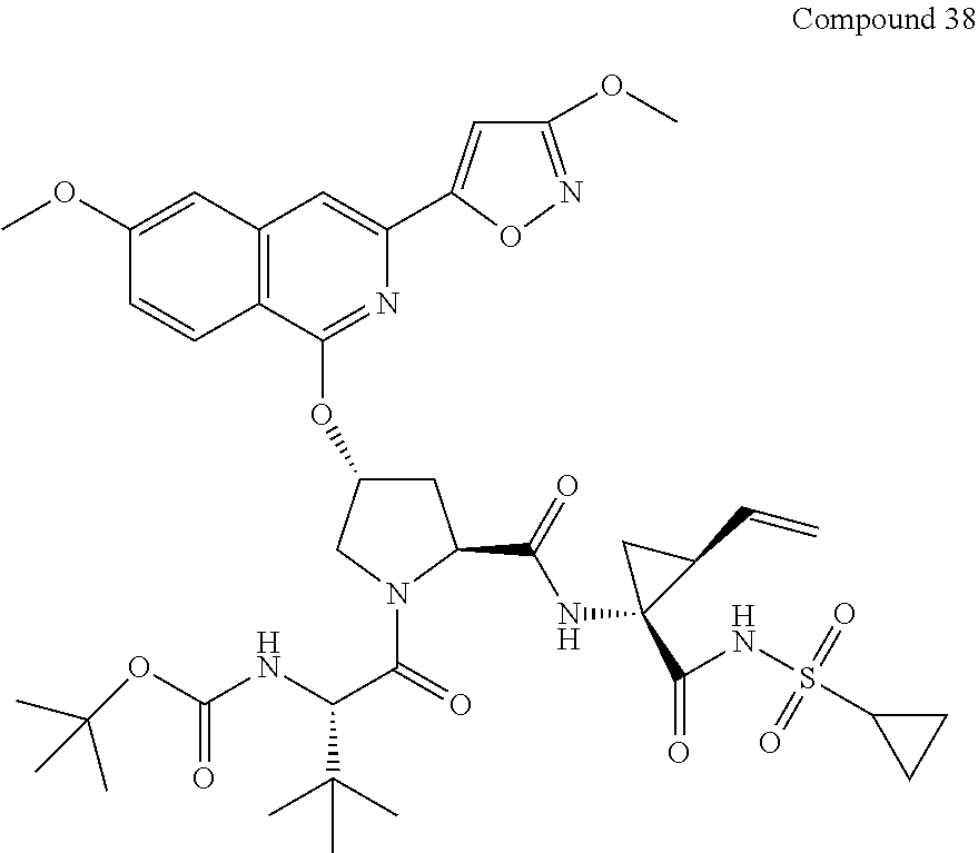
C1(OC)=CC2=C(C=C1)C(OC1CC(C(=O)NC3(C(=O)NS(C4CC4)(=O)=O)C(C=C)C3)N(C(=O)C(NC(OC(C)(C)C)=O)C(C)(C)C)C1)=NC(C1=CC(OC)=NO1)=C2
